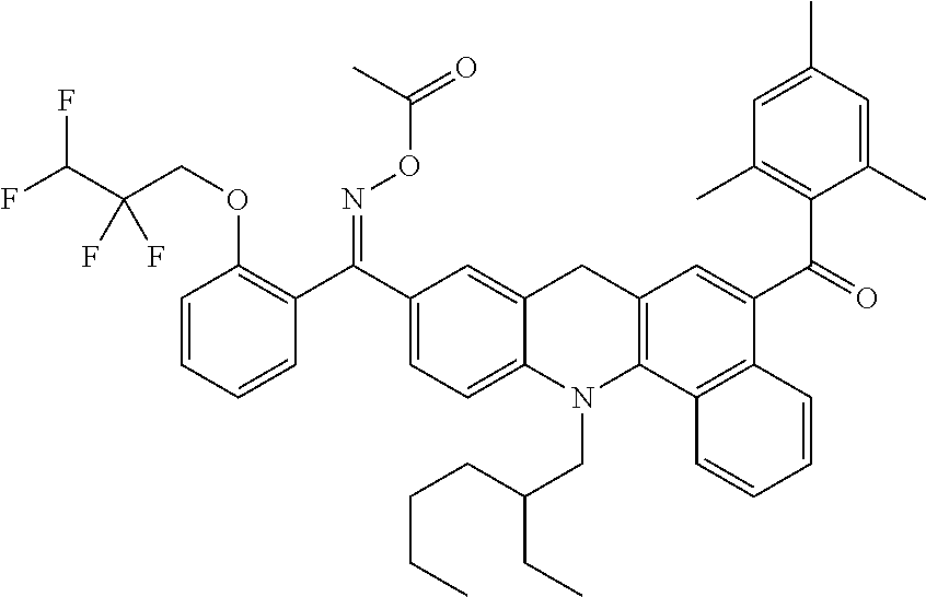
C1(C(C2=C(OCC(C(F)F)(F)F)C=CC=C2)=NOC(=O)C)=CC=C2C(=C1)CC1=C(N2CC(CCCC)CC)C2=C(C(C(=O)C3=C(C)C=C(C)C=C3C)=C1)C=CC=C2
